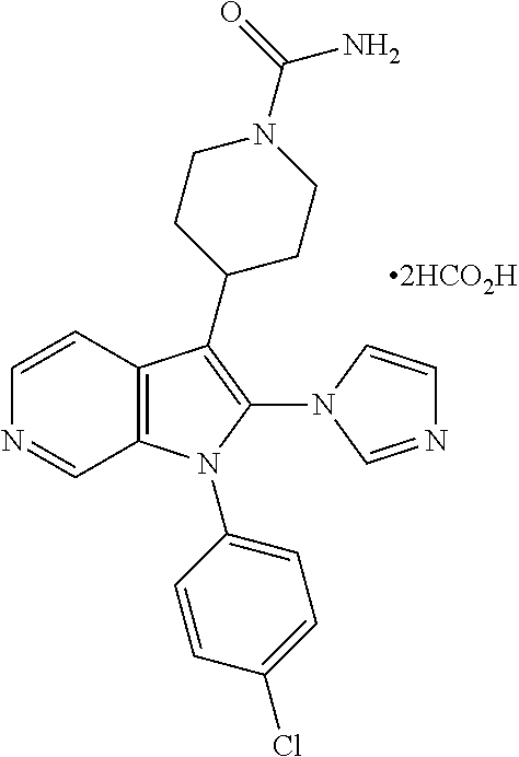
C1=CC2=C(C=N1)N(C1=CC=C(Cl)C=C1)C(N1C=NC=C1)=C2C1CCN(C(=O)N)CC1.[2HCO2H]
